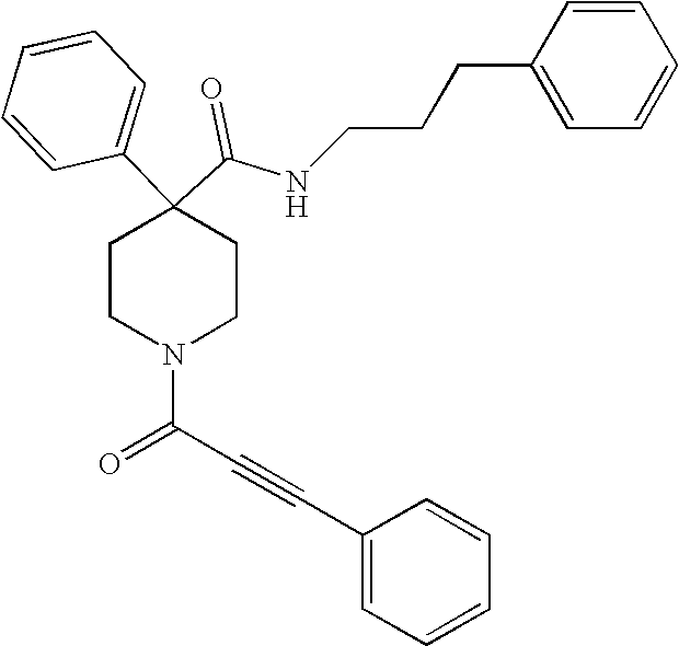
N(C(C1(C2=CC=CC=C2)CCN(C(=O)C#CC2=CC=CC=C2)CC1)=O)CCCC1=CC=CC=C1
